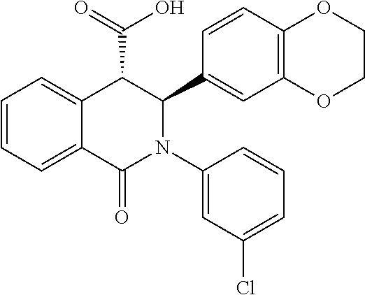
C1=CC=C2C(=C1)C(C(=O)O)C(C1=CC3=C(C=C1)OCCO3)N(C1=CC(Cl)=CC=C1)C2=O
